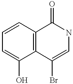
C1=CC=C(O)C2=C1C(=O)NC=C2Br
